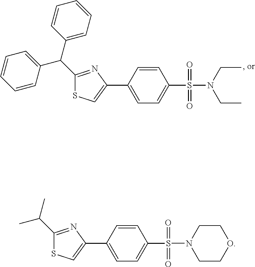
S(C1=CC=C(C2=CSC(C(C3=CC=CC=C3)C3=CC=CC=C3)=N2)C=C1)(=O)(=O)N(CC)CC.S(C1=CC=C(C2=CSC(C(C)C)=N2)C=C1)(=O)(=O)N1CCOCC1
